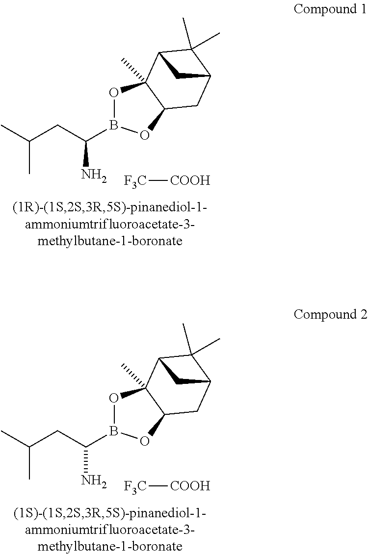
O1B(C(CC(C)C)N)OC2C1(C)C1C(C)(C)C(C2)C1.[F3C][COOH].O1B(C(CC(C)C)N)OC2C1(C)C1C(C)(C)C(C2)C1.[F3C][COOH]
